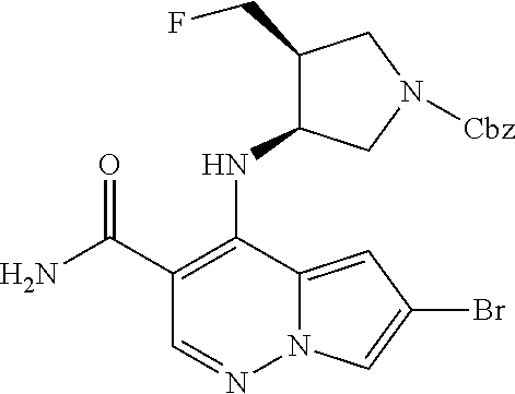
C1(C(N)=O)=C(NC2C(CF)CN([Cbz])C2)C2=CC(Br)=CN2N=C1
